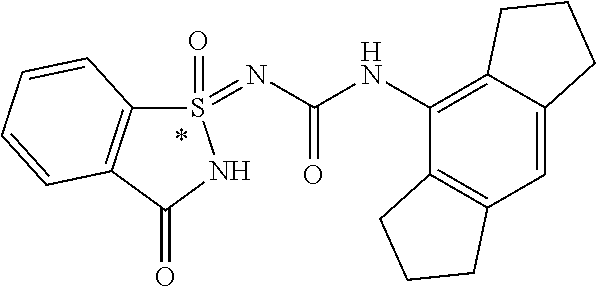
S1(=NC(=O)NC2=C3C(=CC4=C2CCC4)CCC3)(=O)C2=C(C(=O)N1)C=CC=C2
